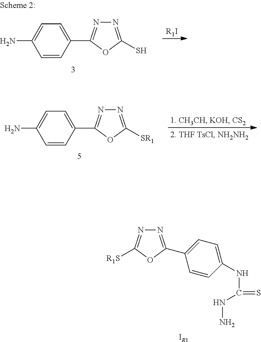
N1=C(C2=CC=C(NC(NN)=S)C=C2)OC([R1S])=N1.[IR1].C1=C(C2=NN=C(S)O2)C=CC(N)=C1.[R1I].C1=C(C2=NN=C([SR1])O2)C=CC(N)=C1
